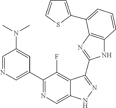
C1=NC=C(C2=NC=C3C(=C2F)C(C2=NC4=C(N2)C=CC=C4C2=CC=CS2)=NN3)C=C1N(C)C
